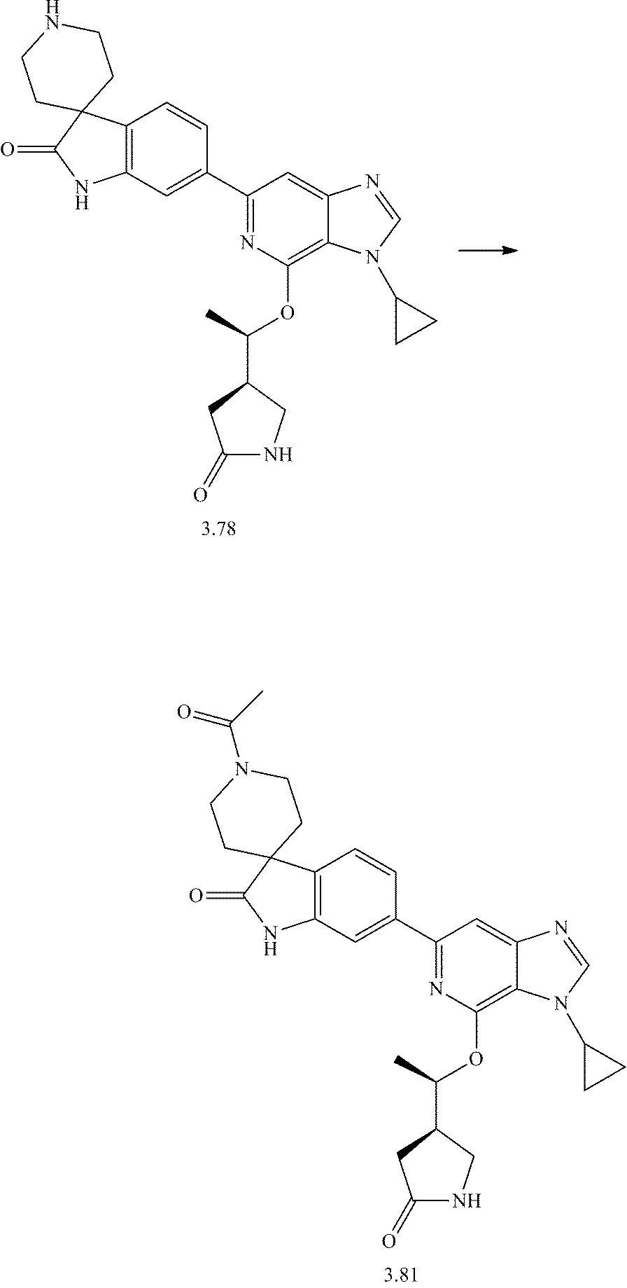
N1=C(C2=CC3=C(C=C2)C2(C(=O)N3)CCNCC2)C=C2C(=C1OC(C1CC(=O)NC1)C)N(C1CC1)C=N2.N1=C(C2=CC3=C(C=C2)C2(C(=O)N3)CCN(C(C)=O)CC2)C=C2C(=C1OC(C1CC(=O)NC1)C)N(C1CC1)C=N2
